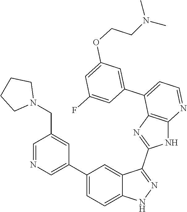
C1=NC=C(C2=CC=C3C(=C2)C(C2=NC4=C(N2)N=CC=C4C2=CC(OCCN(C)C)=CC(F)=C2)=NN3)C=C1CN1CCCC1
